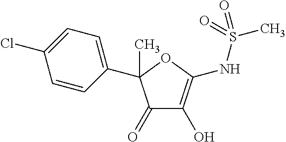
C1(C2(C)C(=O)C(O)=C(NS(C)(=O)=O)O2)=CC=C(Cl)C=C1
